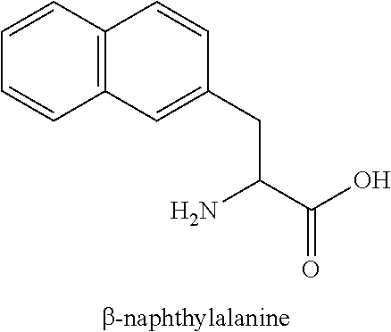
C12=C(C=CC=C1)C=CC(CC(C(O)=O)N)=C2
